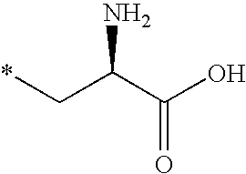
*CC(C(O)=O)N
